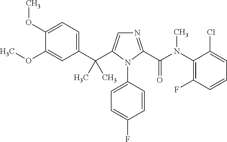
C1(C(C)(C)C2=CN=C(C(N(C3=C(F)C=CC=C3Cl)C)=O)N2C2=CC=C(F)C=C2)=CC=C(OC)C(OC)=C1
